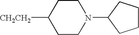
[CH2CH2]C1CCN(C2CCCC2)CC1
